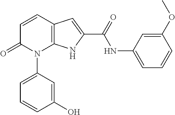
C12=C(C=CC(=O)N1C1=CC=CC(O)=C1)C=C(C(NC1=CC=CC(OC)=C1)=O)N2
